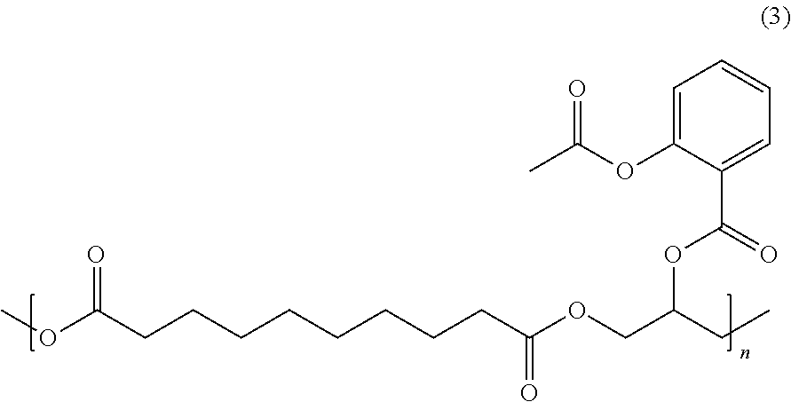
COC(CCCCCCCCC(OCC(CC)OC(C1=CC=CC=C1OC(C)=O)=O)=O)=O
